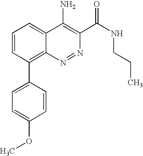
C1=CC(C2=CC=C(OC)C=C2)=C2C(=C1)C(N)=C(C(NCCC)=O)N=N2
